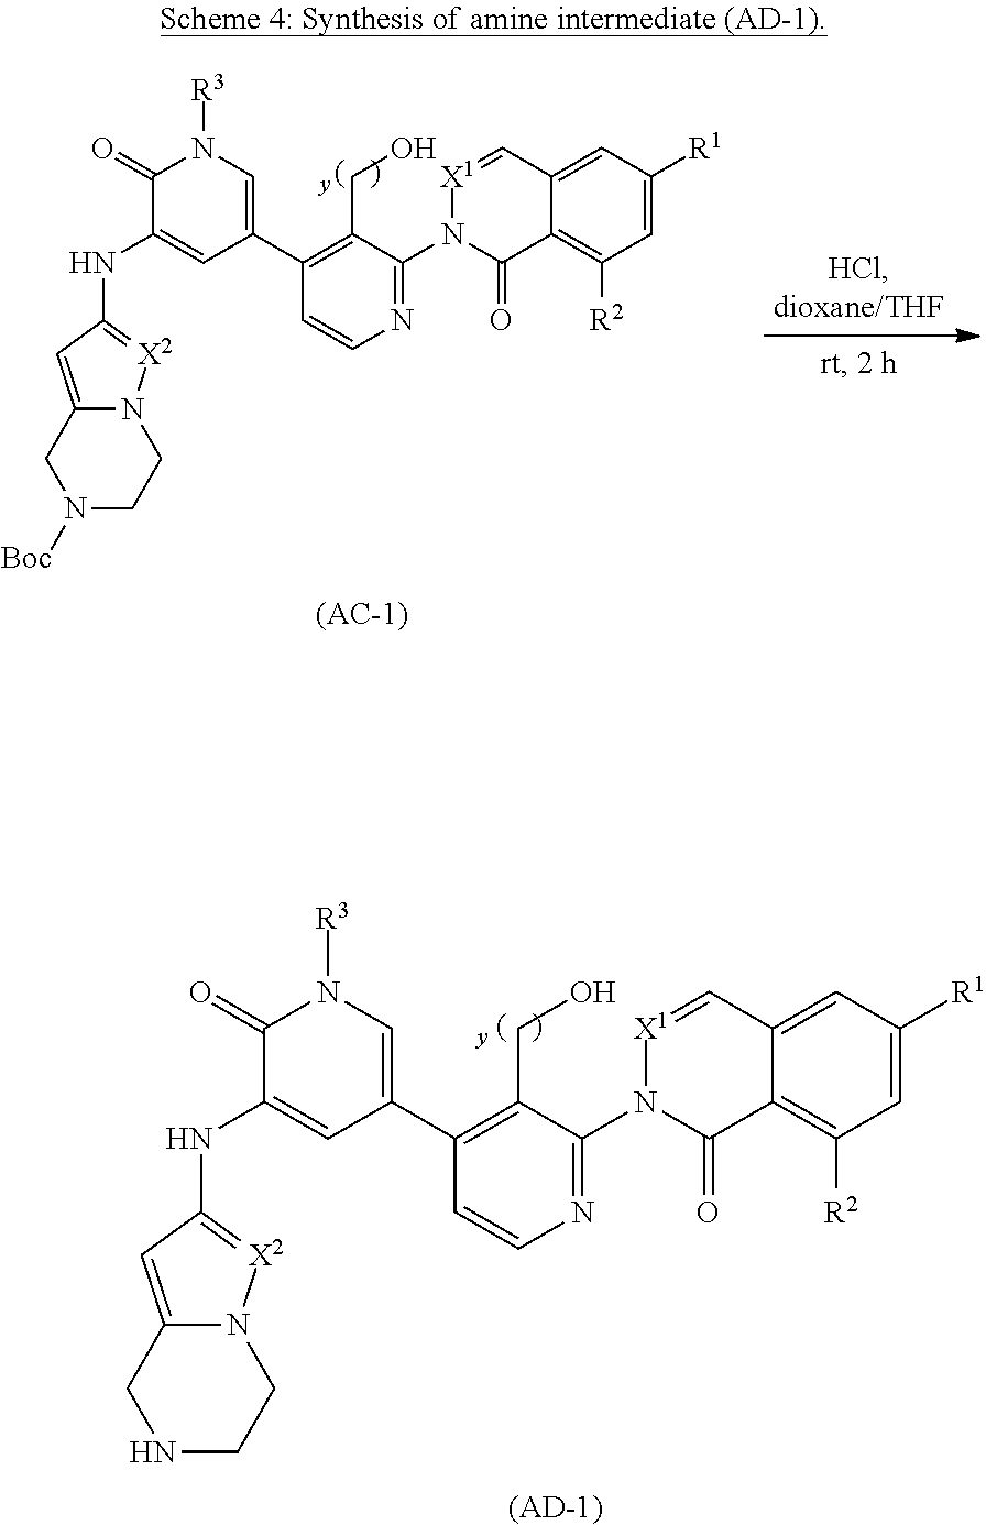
C12=CC(NC3=CC(C4=C(CO)C(N5C(=O)C6=C([R2])C=C([R1])C=C6C=[X1]5)=NC=C4)=CN([R3])C3=O)=[X2]N1CCN([Boc])C2.C12=CC(NC3=CC(C4=C(CO)C(N5C(=O)C6=C([R2])C=C([R1])C=C6C=[X1]5)=NC=C4)=CN([R3])C3=O)=[X2]N1CCNC2.[(AD-1)]
